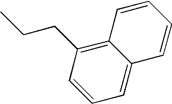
C1=CC=C2C(=C1CCC)C=CC=C2
